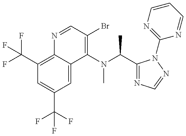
C1(C(F)(F)F)=C2C(=CC(C(F)(F)F)=C1)C(N(C)C(C)C1=NC=NN1C1=NC=CC=N1)=C(Br)C=N2
